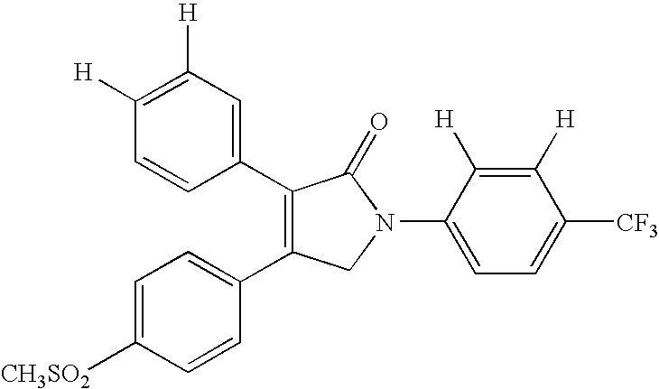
C1=CC(C2=C(C3=CC=C([CH3SO2])C=C3)CN(C3=CC=C([CF3])C([H])=C3[H])C2=O)=CC([H])=C1[H]
